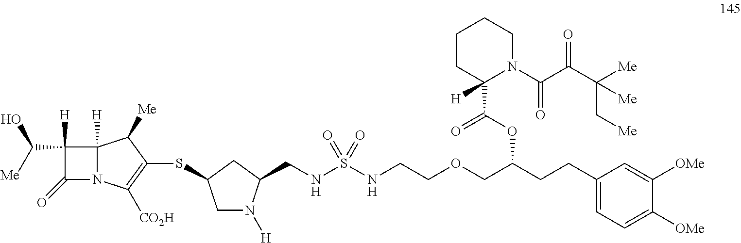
C1([H])(C([Me])O)C(=O)N2C1([H])C([Me])C(SC1CN([H])C(CNS(NCCOCC(CCC3=CC=C([OMe])C([OMe])=C3)OC(C3([H])N(C(C(C([Me])(C[Me])[Me])=O)=O)CCCC3)=O)(=O)=O)C1)=C2[CO2H]
